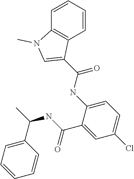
C1=CC2=C(C=C1)C(C(NC1=CC=C(Cl)C=C1C(NC(C)C1=CC=CC=C1)=O)=O)=CN2C
